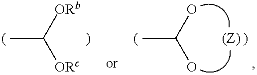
CC([ORb])[ORc].CC(O)O
